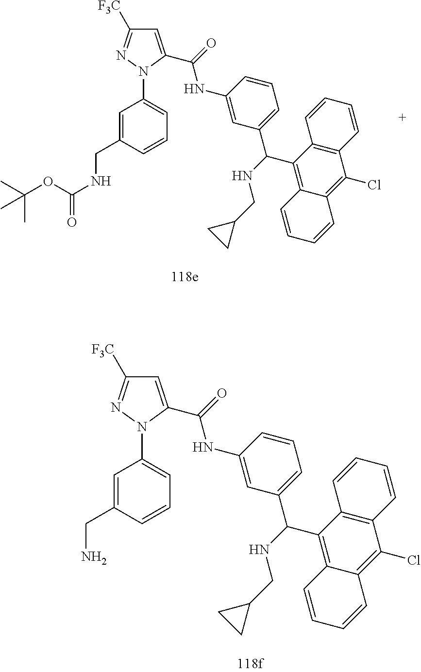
C1=C(C(=O)NC2=CC(C(NCC3CC3)C3=C4C(=C(Cl)C5=C3C=CC=C5)C=CC=C4)=CC=C2)N(C2=CC=CC(CNC(OC(C)(C)C)=O)=C2)N=C1[F3C].C1=C(C(=O)NC2=CC(C(NCC3CC3)C3=C4C(=C(Cl)C5=C3C=CC=C5)C=CC=C4)=CC=C2)N(C2=CC=CC(CN)=C2)N=C1[F3C]
